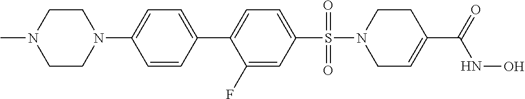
C1(F)=CC(S(=O)(=O)N2CC=C(C(=O)NO)CC2)=CC=C1C1=CC=C(N2CCN(C)CC2)C=C1
